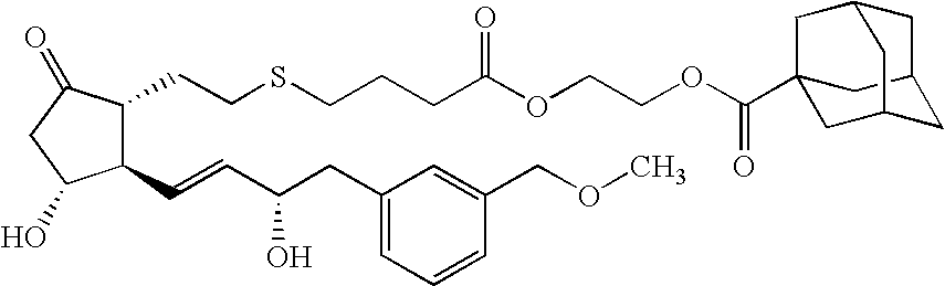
C1(CCSCCCC(OCCOC(=O)C23CC4CC(C2)CC(C4)C3)=O)C(C=CC(CC2=CC=CC(COC)=C2)O)C(O)CC1=O
